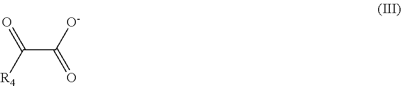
C(C(=O)[O-])(=O)[R4]
